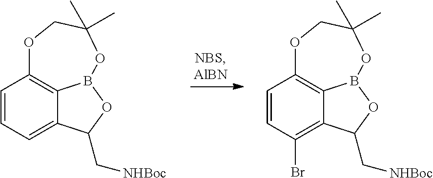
C1=CC=C2C3=C1OCC(C)(C)OB3OC2C[NHBoc].C1=CC(Br)=C2C3=C1OCC(C)(C)OB3OC2C[NHBoc]
